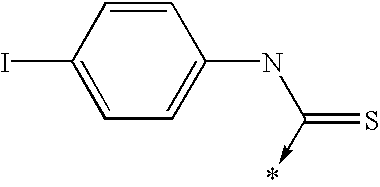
C1=C(I)C=CC(NC(=S)->*)=C1
